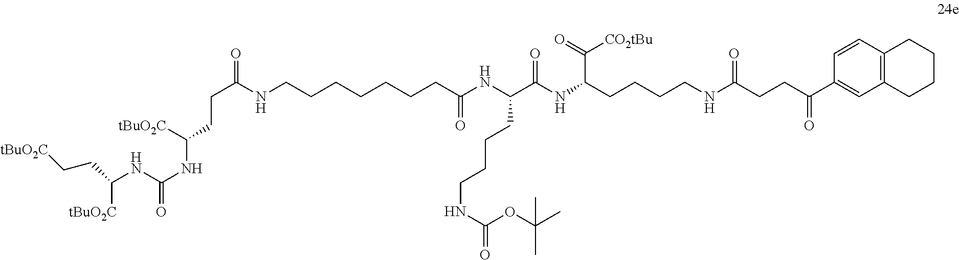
C(NC(NC([tBuO2C])CCC(NCCCCCCCC(NC(C(NC(CCCCNC(CCC(C1=CC2=C(C=C1)CCCC2)=O)=O)C([CO2tBu])=O)=O)CCCCNC(OC(C)(C)C)=O)=O)=O)=O)([tBuO2C])CC[tBuO2C]
